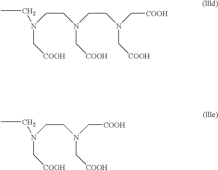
C(N(CCN(C[COOH])CC)CCN(C[COOH])C[COOH])[COOH].C(N(CCN(C[COOH])CC)C[COOH])[COOH]
